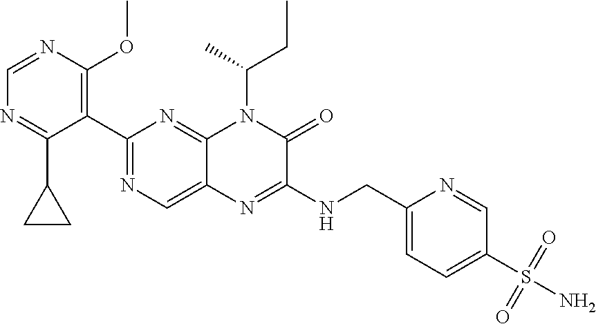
C1=NC(OC)=C(C2=NC=C3C(=N2)N(C(C)CC)C(=O)C(NCC2=CC=C(S(=O)(=O)N)C=N2)=N3)C(C2CC2)=N1
